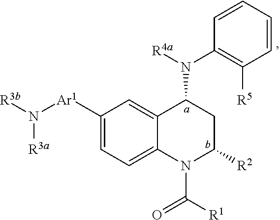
C1([Ar1]N([R3b])[R3a])=CC=C2C(=C1)C(N([R4a])C1=C([R5])C=CC=C1)CC([R2])N2C([R1])=O
